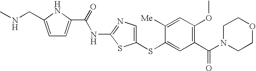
C1(SC2=CC(C(N3CCOCC3)=O)=C(OC)C=C2[Me])=CN=C(NC(=O)C2=CC=C(CNC)N2)S1
